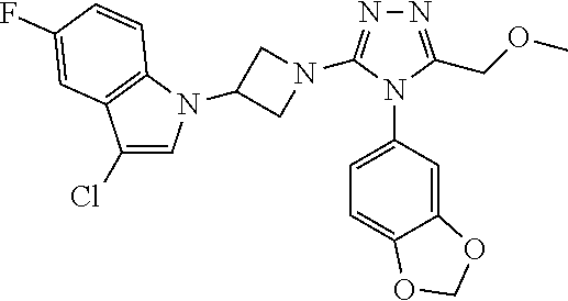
N1=C(COC)N(C2=CC=C3C(=C2)OCO3)C(N2CC(N3C=C(Cl)C4=C3C=CC(F)=C4)C2)=N1
